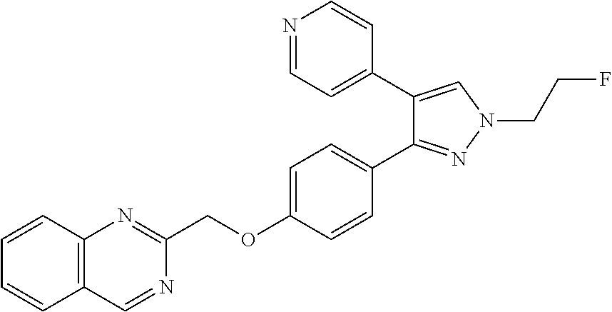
C1(COC2=CC=C(C3=NN(CCF)C=C3C3=CC=NC=C3)C=C2)=NC2=C(C=N1)C=CC=C2
